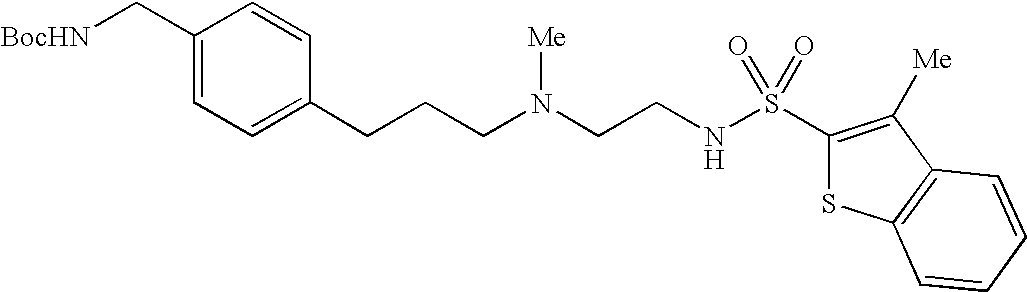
C1(C[BocHN])=CC=C(CCCN(CCNS(C2=C([Me])C3=C(S2)C=CC=C3)(=O)=O)[Me])C=C1
